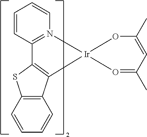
[Ir]12(O=C(C)C=C(C)O1)N1=C(C=CC=C1)C1=C2C2=C(S1)C=CC=C2
